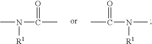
CN([R1])C(=O)C.CN([R1])C(=O)C
